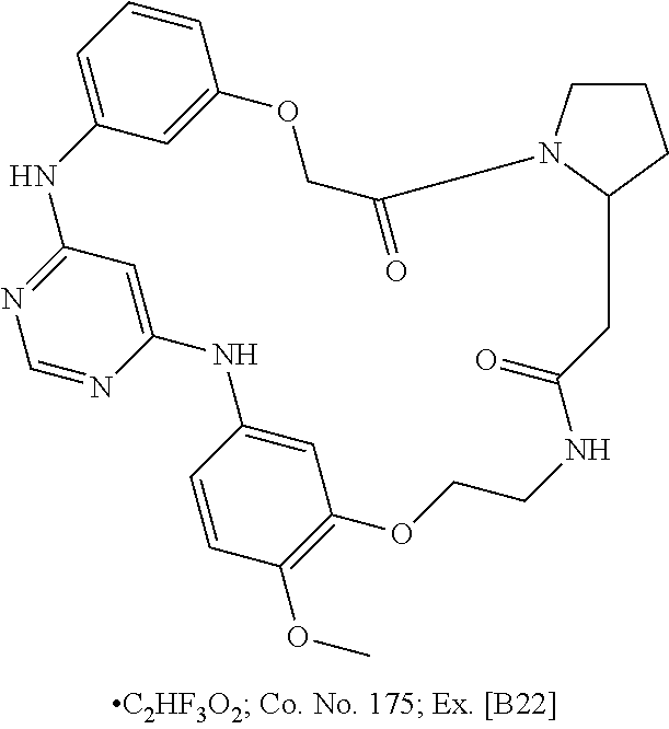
C1=C2C=CC(OC)=C1OCCNC(=O)CC1N(C(=O)COC3=CC(=CC=C3)NC3=NC=NC(=C3)N2)CCC1
